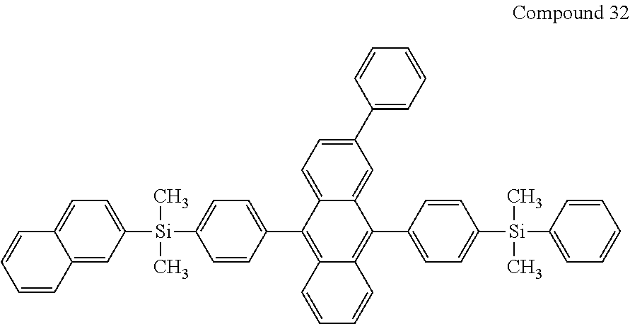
C12=CC([Si](C)(C)C3=CC=C(C4=C5C(=C(C6=CC=C([Si](C)(C)C7=CC=CC=C7)C=C6)C6=CC(C7=CC=CC=C7)=CC=C64)C=CC=C5)C=C3)=CC=C1C=CC=C2
